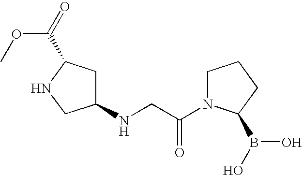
C1(NCC(N2CCCC2B(O)O)=O)CC(C(=O)OC)NC1
